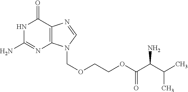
C12=C(C(=O)NC(N)=N1)N=CN2COCCOC(C(C(C)C)N)=O
